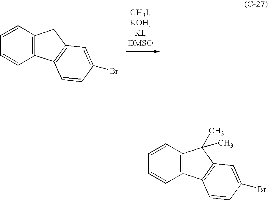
C1=CC2=C(C=C1)C1=C(C2)C=C(Br)C=C1.C1=CC2=C(C=C1)C1=C(C2(C)C)C=C(Br)C=C1
